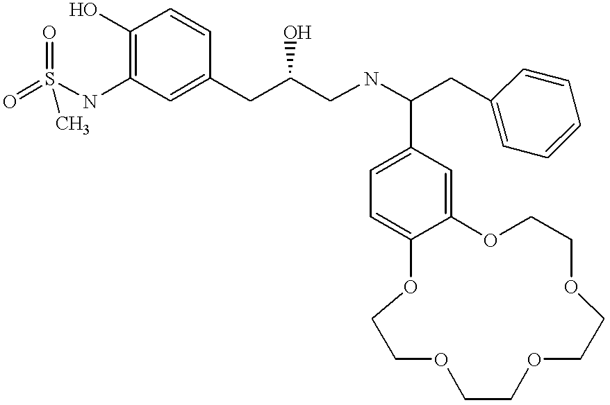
O=S(NC1=C(O)C=CC(CC(CNC(CC2=CC=CC=C2)C2=CC=C3C(=C2)OCCOCCOCCOCCO3)O)=C1)(=O)C
